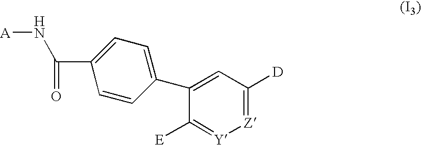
C1(C2=CC=C(C(=O)N[A])C=C2)=CC([D])=[Z][Y]=C1[E]
